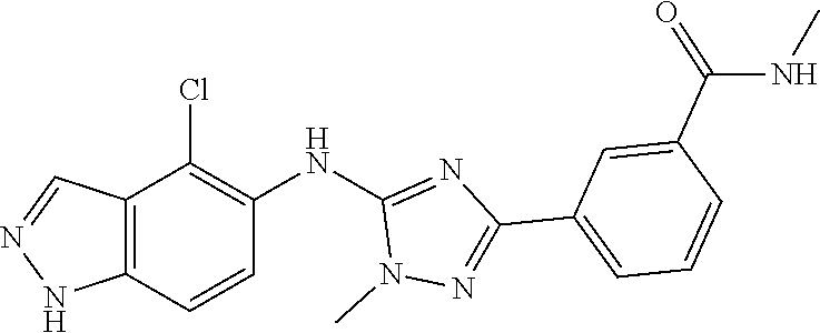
C1(NC2=C(Cl)C3=C(NN=C3)C=C2)=NC(C2=CC=CC(C(NC)=O)=C2)=NN1C
